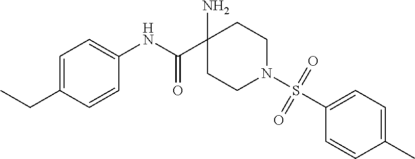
C1=C(CC)C=CC(NC(C2(N)CCN(S(=O)(=O)C3=CC=C(C)C=C3)CC2)=O)=C1
